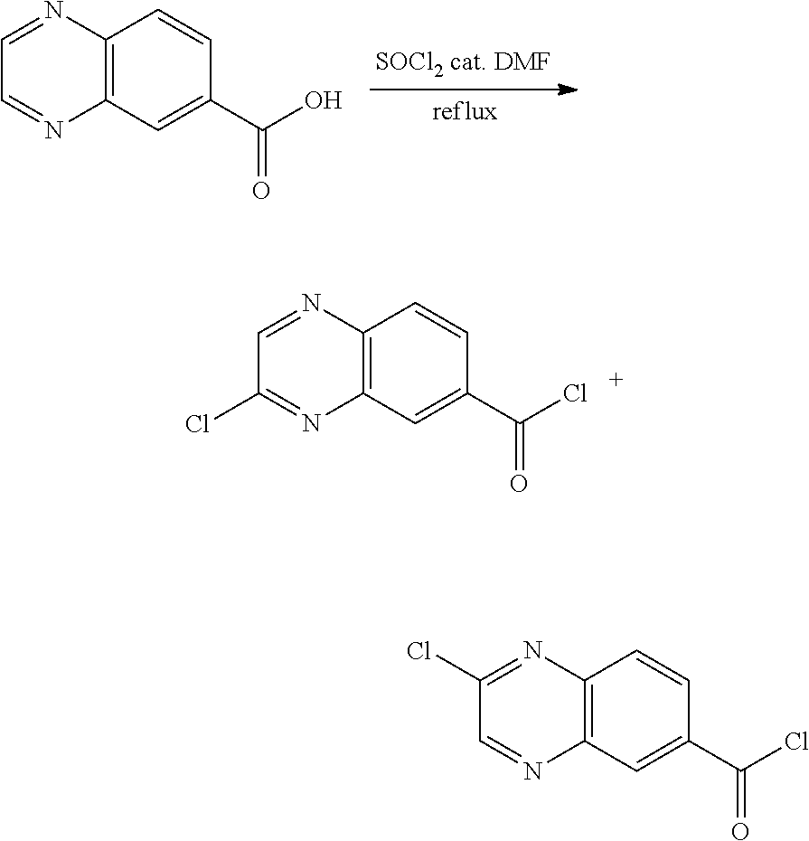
N1=CC=NC2=C1C=CC(C(=O)O)=C2.N1=CC(Cl)=NC2=C1C=CC(C(=O)Cl)=C2.N1=C(Cl)C=NC2=C1C=CC(C(=O)Cl)=C2
